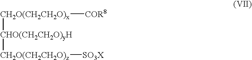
[CH2O(CH2CH2O)x]([COR8])[CHO(CH2CH2O)yH][CH2O(CH2CH2O)z][SO3X]
